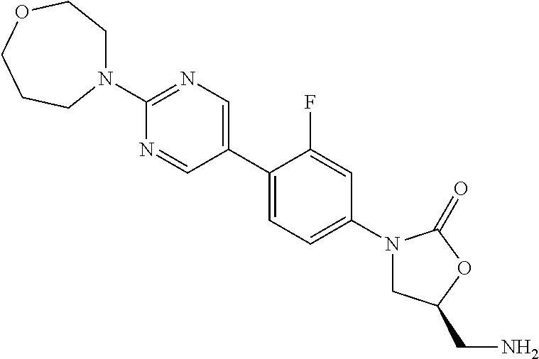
C1(C2=CC=C(N3CC(CN)OC3=O)C=C2F)=CN=C(N2CCOCCC2)N=C1
